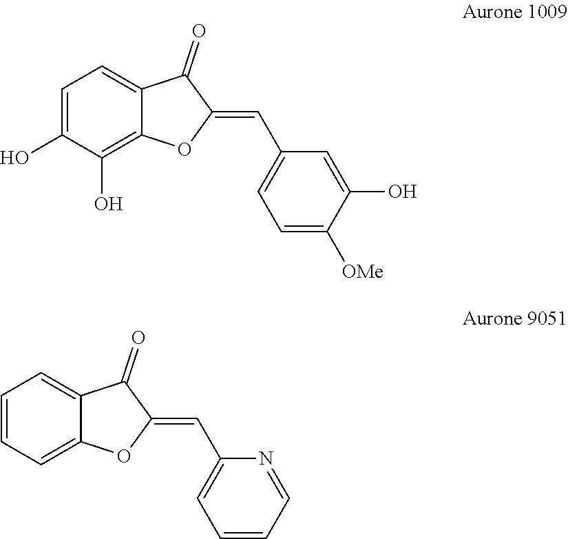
C1=C(O)C(O)=C2C(=C1)C(=O)C(=CC1=CC=C([OMe])C(O)=C1)O2.C1=CC=C2C(=C1)C(=O)C(=CC1=CC=CC=N1)O2
